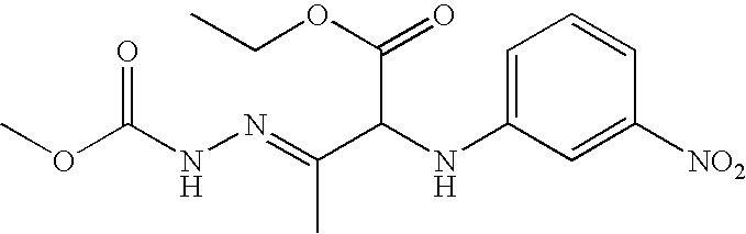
C1=CC([NO2])=CC(NC(C(=NNC(OC)=O)C)C(OCC)=O)=C1
